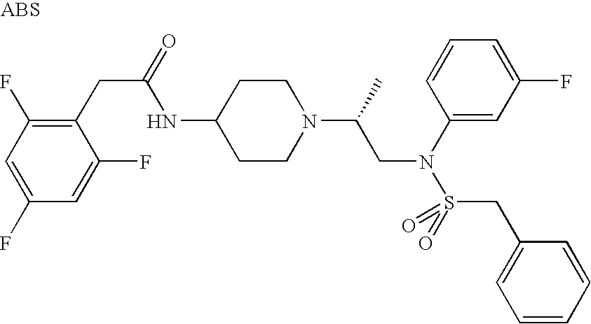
C1(NC(CC2=C(F)C=C(F)C=C2F)=O)CCN(C(CN(S(CC2=CC=CC=C2)(=O)=O)C2=CC(F)=CC=C2)C)CC1
